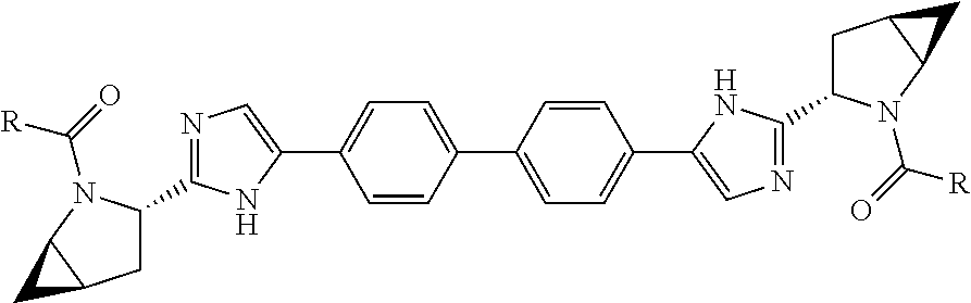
C1C(C2=NC=C(C3=CC=C(C4=CC=C(C5=CN=C(C6CC7C(C7)N6C(=O)[R])N5)C=C4)C=C3)N2)N(C(=O)[R])C2C1C2
